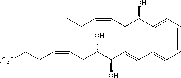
C(=CC=CC(CC=CCC)O)C=CC=CC(C(CC=CCC[-O2C])O)O
